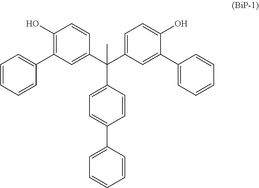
C1=CC=CC(C2=C(O)C=CC(C(C3=CC=C(O)C(C4=CC=CC=C4)=C3)(C)C3=CC=C(C4=CC=CC=C4)C=C3)=C2)=C1
